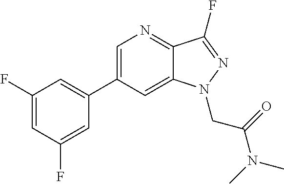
C1=C(C2=CC(F)=CC(F)=C2)C=C2C(=N1)C(F)=NN2CC(N(C)C)=O
